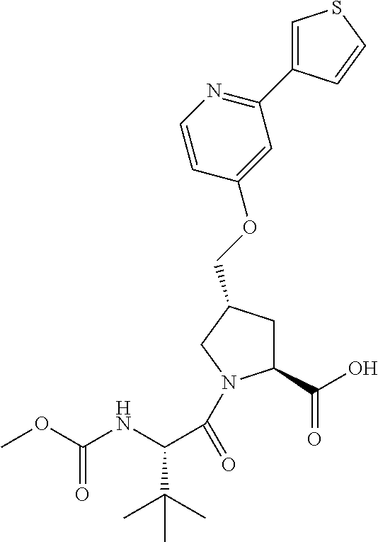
COC(NC(C(C)(C)C)C(=O)N1C(C(O)=O)CC(COC2=CC(C3=CSC=C3)=NC=C2)C1)=O
